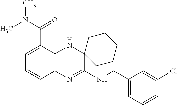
C1=C(C(N(C)C)=O)C2=C(C=C1)N=C(NCC1=CC=CC(Cl)=C1)C1(N2)CCCCC1
